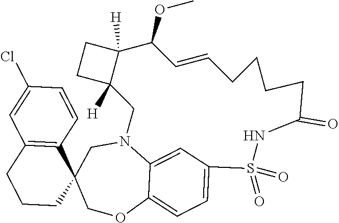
C1CC2(C3=C(C1)C=C(Cl)C=C3)COC1=CC=C3C=C1N(C2)CC1([H])C([H])(CC1)C(OC)C=CCCCCC(=O)NS3(=O)=O
